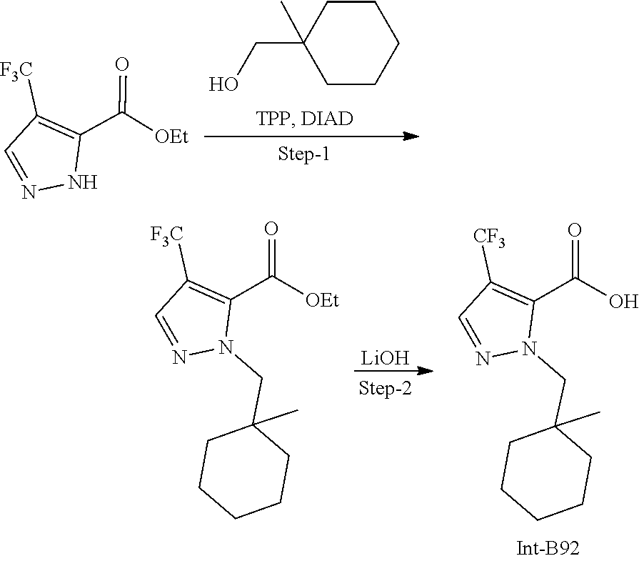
C(C1(C)CCCCC1)O.C1([F3C])=C(C(=O)[OEt])NN=C1.[LiOH].C1([F3C])=C(C(=O)[OEt])N(CC2(C)CCCCC2)N=C1.N1=CC([CF3])=C(C(=O)O)N1CC1(C)CCCCC1
